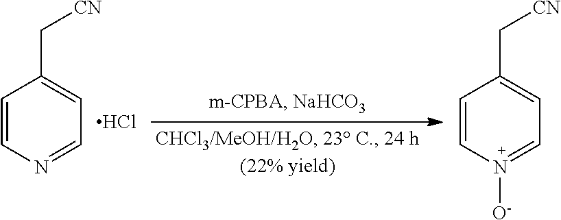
C1=CN=CC=C1C[CN].Cl.C1=CN([O-])=CC=C1C[CN]
